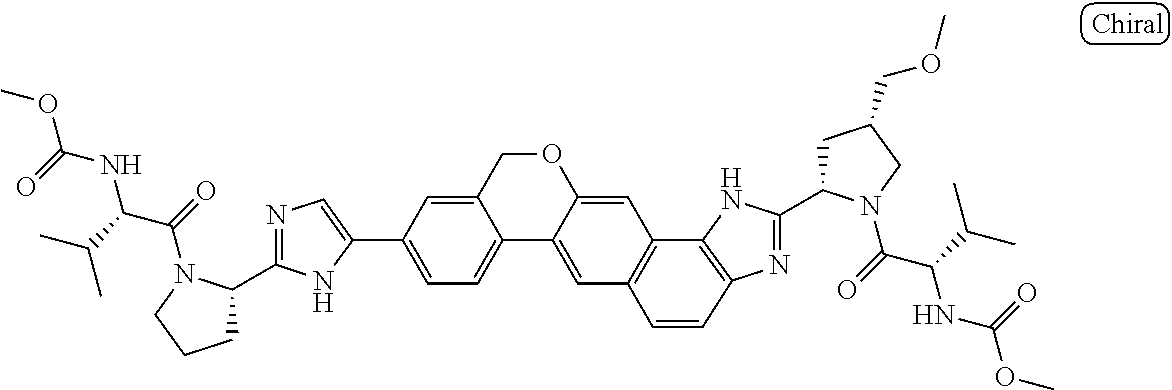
C1(C2=CC=C3C(=C2)COC2=CC4=C(C=C32)C=CC2=C4NC(C3CC(COC)CN3C(=O)C(C(C)C)NC(=O)OC)=N2)=CN=C(C2CCCN2C(=O)C(C(C)C)NC(=O)OC)N1
